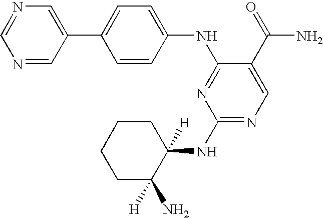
C1=C(C2=CC=C(NC3=NC(NC4([H])CCCCC4(N)[H])=NC=C3C(=O)N)C=C2)C=NC=N1
